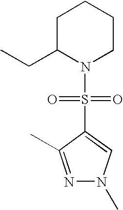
C1C(CC)N(S(=O)(=O)C2=CN(C)N=C2C)CCC1
